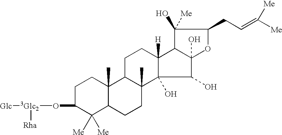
C1C(O[3Glc2]([Rha])[Glc])C([Me])([Me])C2C(C)(C1)C1C(C)(CC2)C2(O)C([H])(CC1)C1C(O)(C2O)OC(CC=C([Me])[Me])C1(O)[Me]
